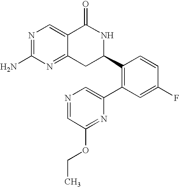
C12=NC(N)=NC=C1C(=O)NC(C1=C(C3=CN=CC(OCC)=N3)C=C(F)C=C1)C2
